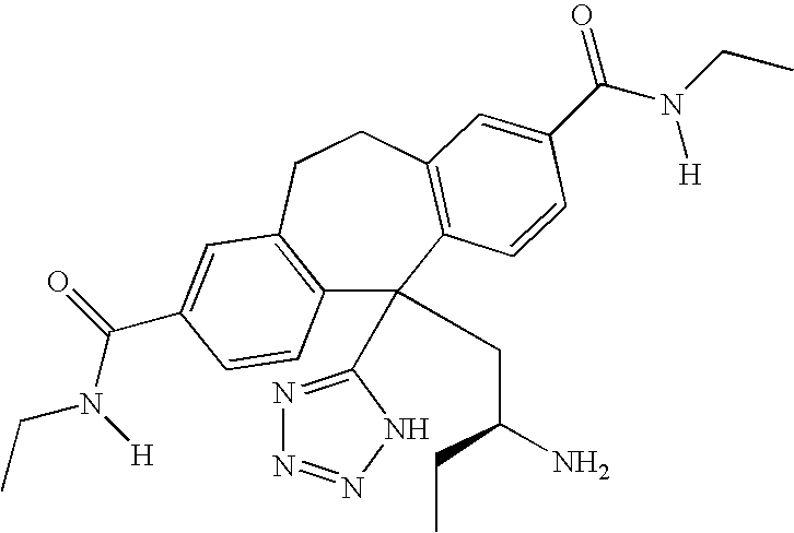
C12=C(CCC3=C(C1(C1=NN=NN1)CC(CC)N)C=CC(C(N(CC)[H])=O)=C3)C=C(C(=O)N([H])CC)C=C2
